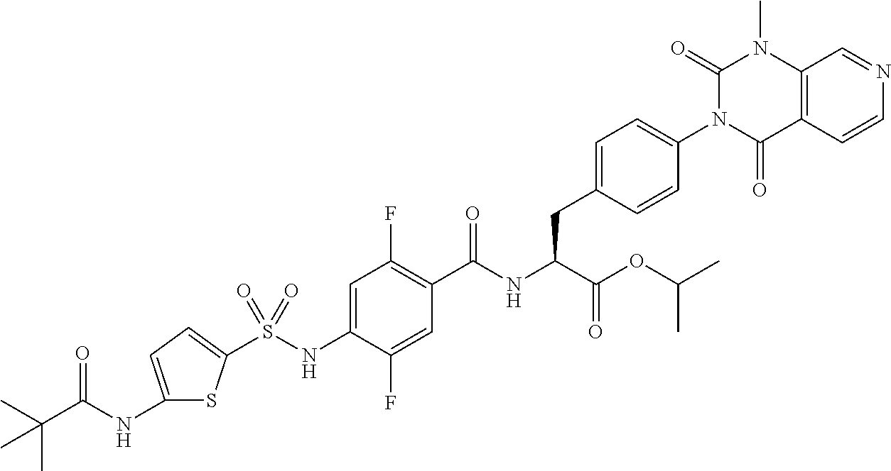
S(NC1=CC(F)=C(C(=O)NC(C(=O)OC(C)C)CC2=CC=C(N3C(=O)C4=C(N(C)C3=O)C=NC=C4)C=C2)C=C1F)(=O)(=O)C1=CC=C(NC(C(C)(C)C)=O)S1
